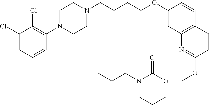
C1(Cl)=CC=CC(N2CCN(CCCCOC3=CC4=C(C=C3)C=CC(OCOC(=O)N(CCC)CCC)=N4)CC2)=C1Cl
